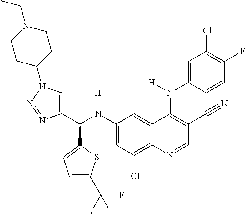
C1(N(C(C2=CN(C3CCN(CC)CC3)N=N2)C2=CC=C(C(F)(F)F)S2)[H])=CC(Cl)=C2C(=C1)C(N(C1=CC(Cl)=C(F)C=C1)[H])=C(C#N)C=N2
